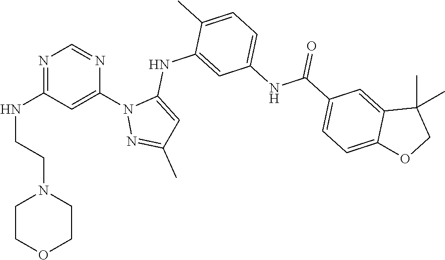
N1=C(NCCN2CCOCC2)C=C(N2N=C(C)C=C2NC2=CC(NC(C3=CC=C4C(=C3)C(C)(C)CO4)=O)=CC=C2C)N=C1
